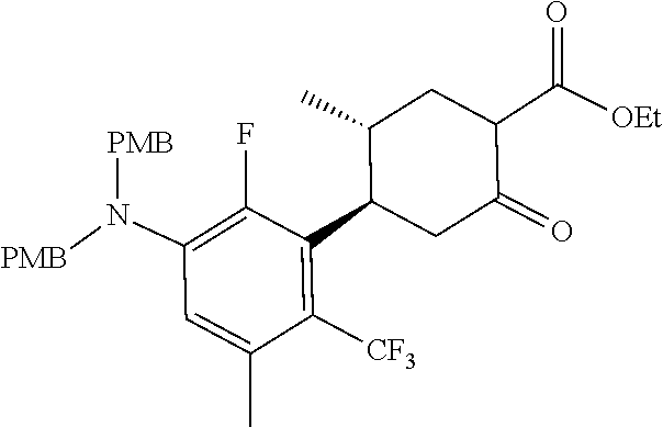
N(C1=C(F)C(C2C(C)CC(C(=O)[OEt])C(=O)C2)=C([CF3])C(C)=C1)([PMB])[PMB]
